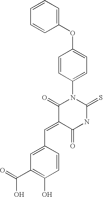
C(=C1C(=O)NC(=S)N(C2=CC=C(OC3=CC=CC=C3)C=C2)C1=O)C1=CC(C(=O)O)=C(O)C=C1
